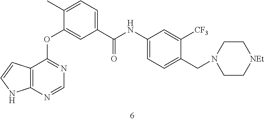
C12=C(N=CN=C1OC1=CC(C(NC3=CC=C(CN4CC[NEt]CC4)C([CF3])=C3)=O)=CC=C1C)NC=C2
